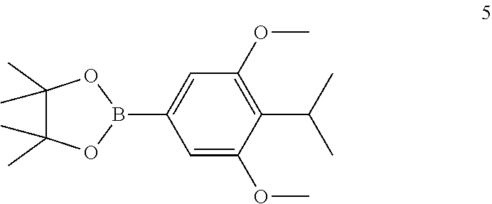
C1=C(OC)C(C(C)C)=C(OC)C=C1B1OC(C)(C)C(C)(C)O1
